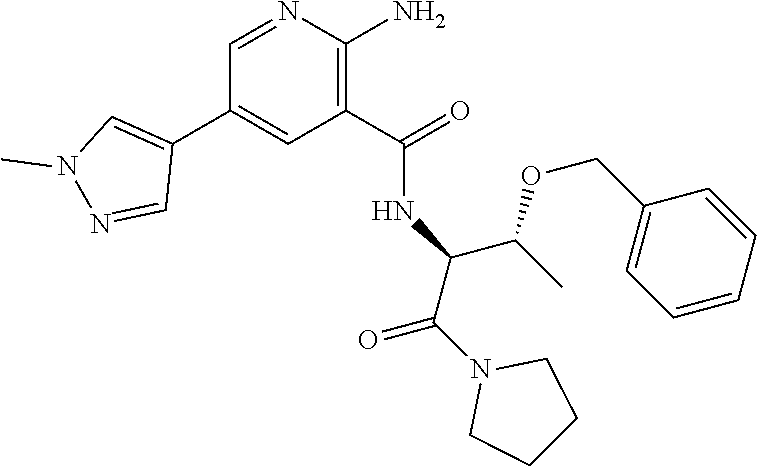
C1=NC(N)=C(C(=O)NC(C(N2CCCC2)=O)C(OCC2=CC=CC=C2)C)C=C1C1=CN(C)N=C1
